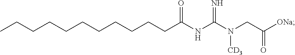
C(CCCCCCCCC(NC(N(CC([ONa])=O)[CD3])=N)=O)CC
